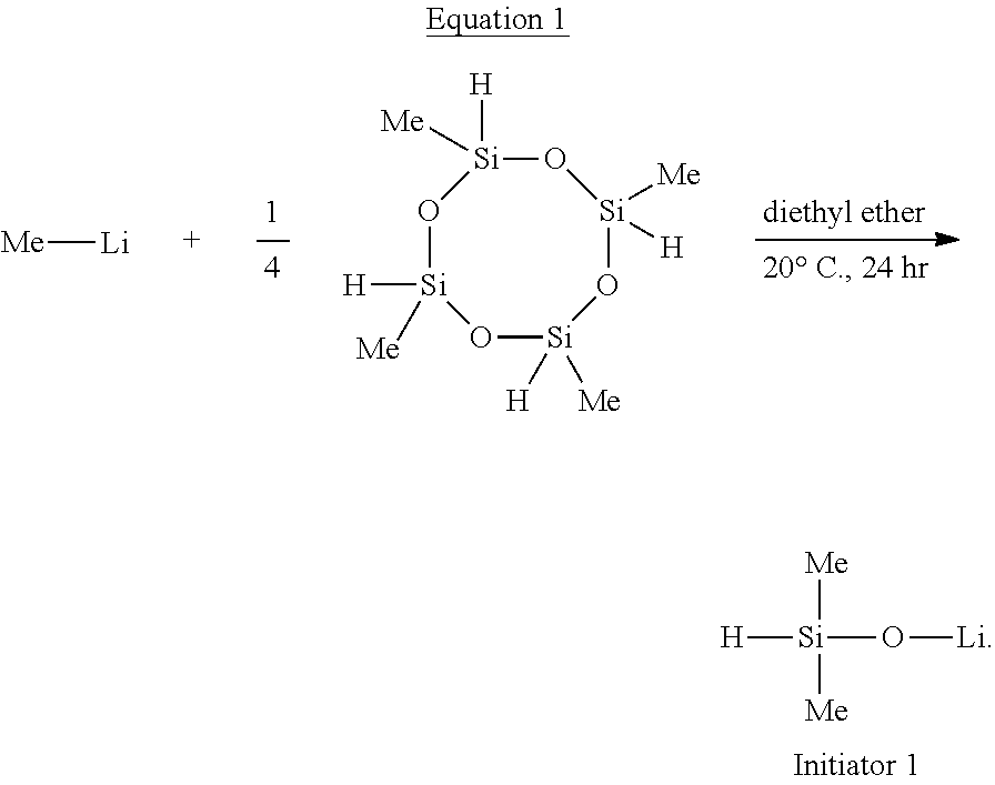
[Me][Li].O1[Si]([H])([Me])O[Si]([Me])([H])O[Si]([H])([Me])O[Si]1([H])[Me].[Si]([Me])([Me])(O[Li])[H]
